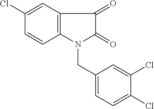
C1(Cl)=CC2=C(C=C1)N(CC1=CC=C(Cl)C(Cl)=C1)C(=O)C2=O
